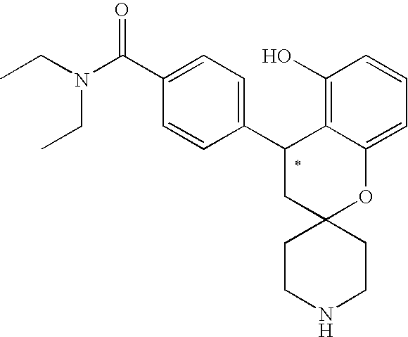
C1(C2CC3(OC4=CC=CC(O)=C24)CCNCC3)=CC=C(C(N(CC)CC)=O)C=C1
